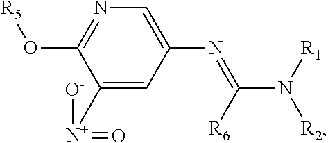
C1([N+]([O-])=O)=CC(N=C(N([R1])[R2])[R6])=CN=C1O[R5]
